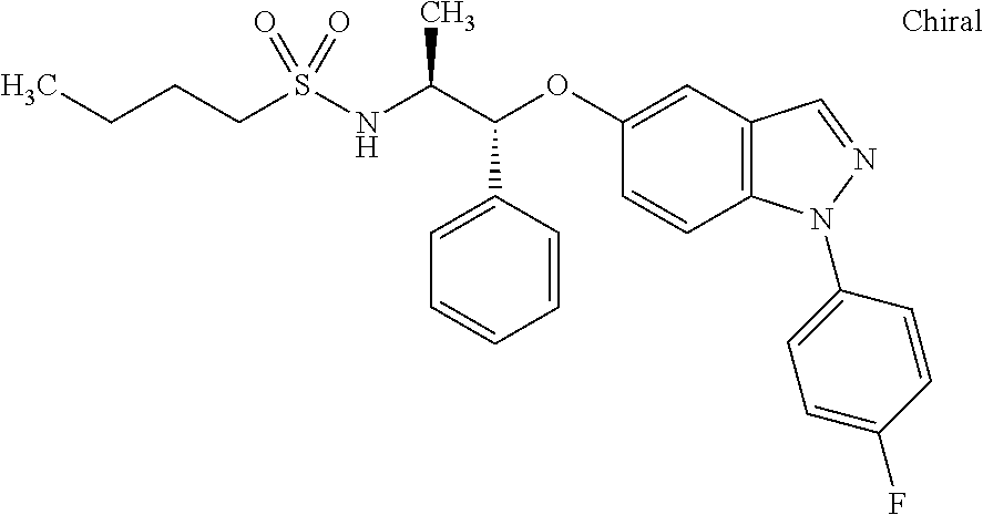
C1=CC=CC(C(C(NS(=O)(=O)CCCC)C)OC2=CC3=C(N(C4=CC=C(F)C=C4)N=C3)C=C2)=C1
